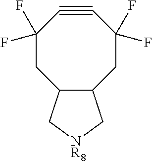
C12CC(F)(F)C#CC(F)(F)CC1C[NR8]C2
